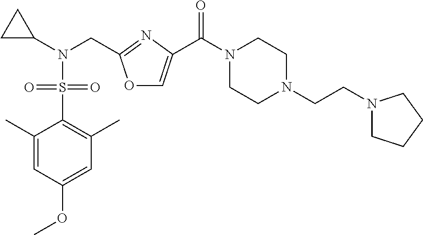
N(CC1=NC(C(=O)N2CCN(CCN3CCCC3)CC2)=CO1)(S(=O)(=O)C1=C(C)C=C(OC)C=C1C)C1CC1
